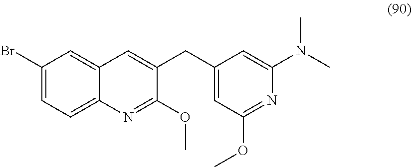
C1(Br)=CC=C2C(=C1)C=C(CC1=CC(OC)=NC(N(C)C)=C1)C(OC)=N2
